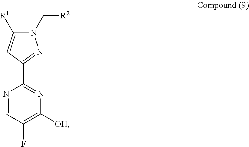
N1(C[R2])C([R1])=CC(C2=NC([OH])=C(F)C=N2)=N1
